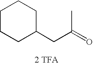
C(C(=O)C)C1CCCCC1.[2 TFA]
